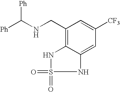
N(CC1=C2NS(=O)(=O)NC2=CC([CF3])=C1)C([Ph])[Ph]
